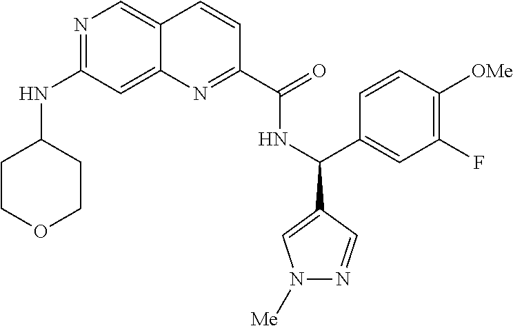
N1=C(NC2CCOCC2)C=C2C(=C1)C=CC(C(=O)NC(C1=CC(F)=C([OMe])C=C1)C1=CN([Me])N=C1)=N2
